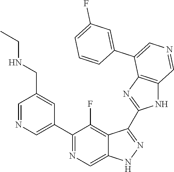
C1(C2=CN=CC(CNCC)=C2)=NC=C2C(=C1F)C(C1=NC3=C(N1)C=NC=C3C1=CC(F)=CC=C1)=NN2
